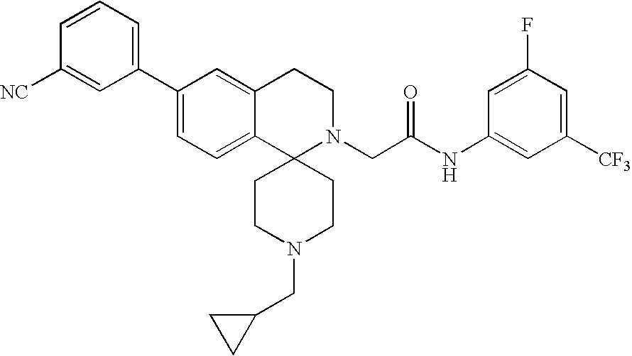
C1(C2=CC=C3C(=C2)CCN(CC(NC2=CC([CF3])=CC(F)=C2)=O)C32CCN(CC3CC3)CC2)=CC=CC([NC])=C1
